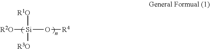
[R2O][Si](O[R4])([R1O])[R3O]
